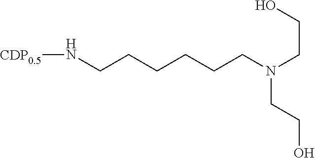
N(CCCCCCN[CDP0.5])(CCO)CCO
